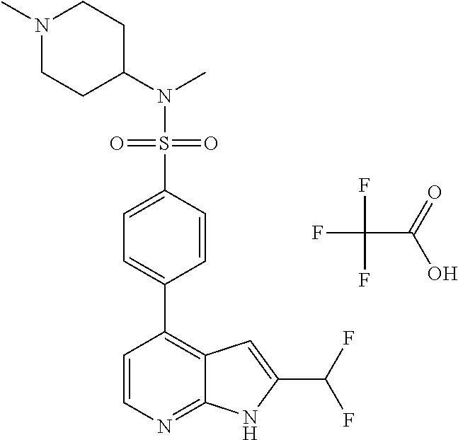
O=S(=O)(N(C1CCN(C)CC1)C)C1=CC=C(C2=C3C(=NC=C2)NC(C(F)F)=C3)C=C1.FC(F)(F)C(=O)O
